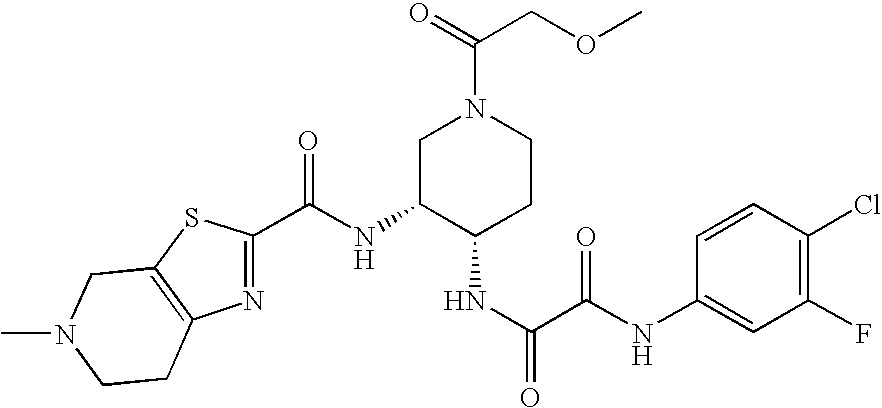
N1=C(C(NC2C(NC(=O)C(=O)NC3=CC(F)=C(Cl)C=C3)CCN(C(COC)=O)C2)=O)SC2=C1CCN(C)C2
